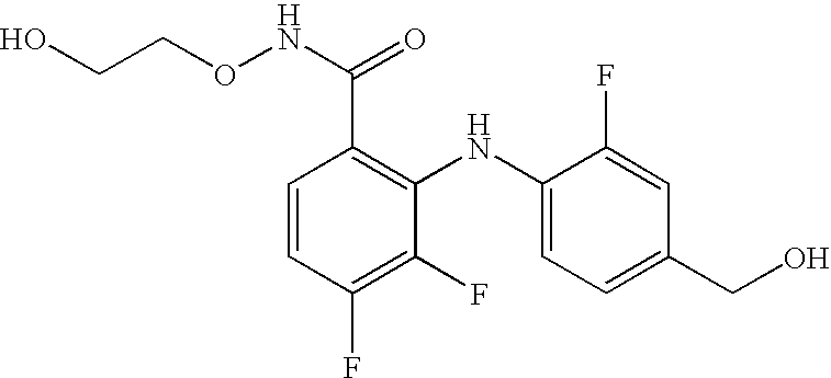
C1=CC(F)=C(F)C(NC2=CC=C(CO)C=C2F)=C1C(NOCCO)=O
